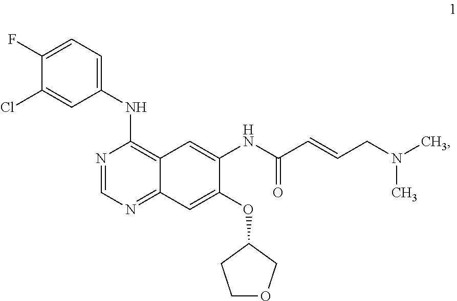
C1(F)=CC=C(NC2=C3C(=NC=N2)C=C(OC2CCOC2)C(NC(=O)C=CCN(C)C)=C3)C=C1Cl
